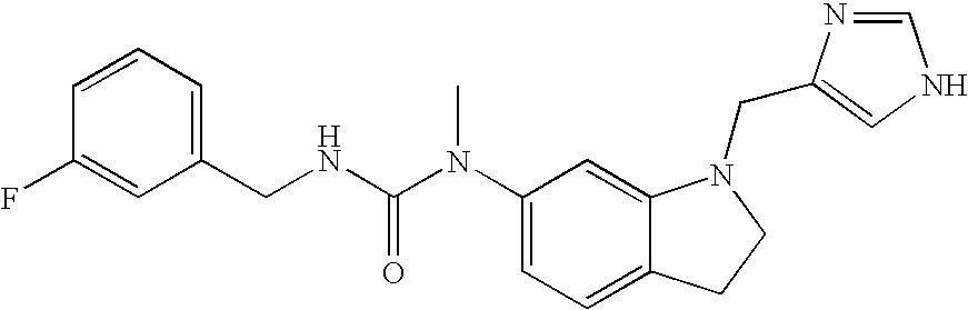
C1(N(C(NCC2=CC=CC(F)=C2)=O)C)=CC=C2C(=C1)N(CC1=CNC=N1)CC2
